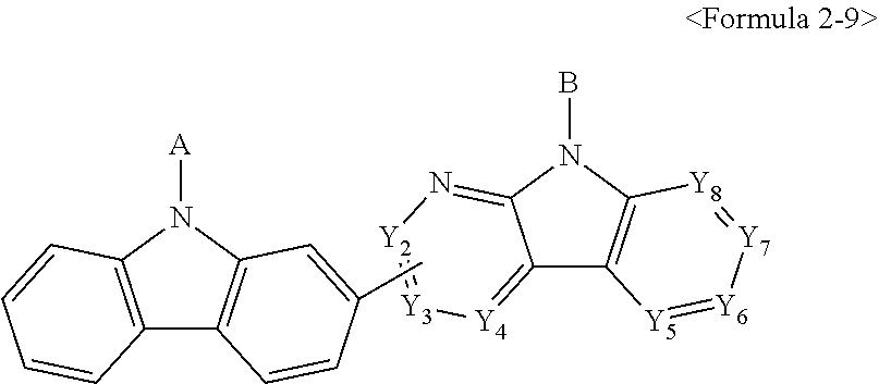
C12=[Y4][Y3]=[Y2]N=C1N(B)C1=C2[Y5]=[Y6][Y7]=[Y8]1.C12=C(C=C(C)C=C1)N([A])C1=C2C=CC=C1
